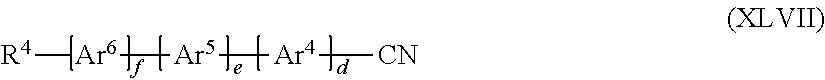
[R4][Ar6][Ar5][Ar4][CN]
